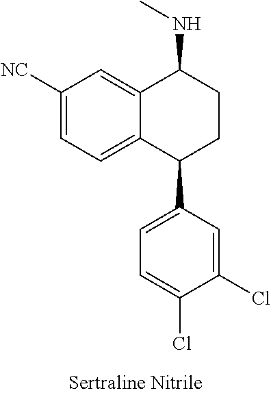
C12=CC([NC])=CC=C1C(C1=CC=C(Cl)C(Cl)=C1)CCC2NC
